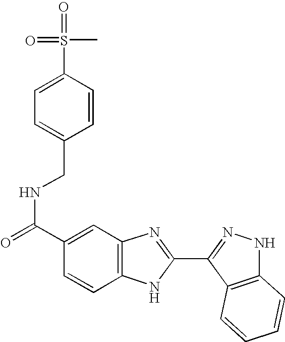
N(C(C1=CC2=C(C=C1)NC(C1=NNC3=C1C=CC=C3)=N2)=O)CC1=CC=C(S(C)(=O)=O)C=C1
